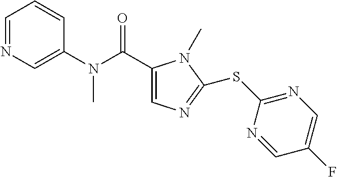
C1=NC=C(N(C(C2=CN=C(SC3=NC=C(F)C=N3)N2C)=O)C)C=C1
